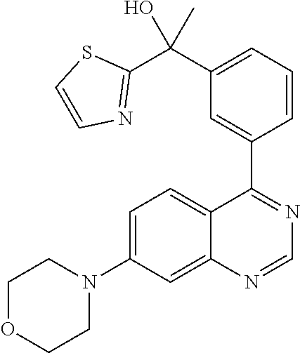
C12=CC(N3CCOCC3)=CC=C1C(C1=CC(C(C3=NC=CS3)(O)C)=CC=C1)=NC=N2
